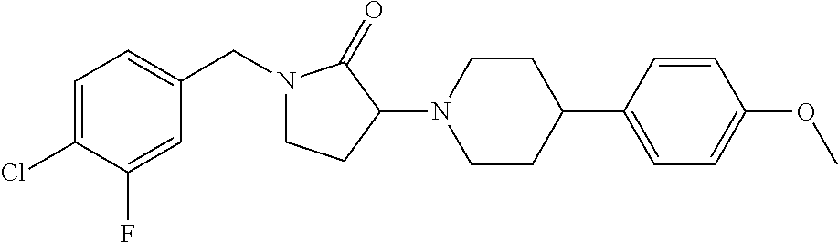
C1=C(Cl)C(F)=CC(CN2CCC(N3CCC(C4=CC=C(OC)C=C4)CC3)C2=O)=C1
